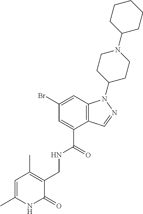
C1(Br)=CC2=C(C(C(=O)NCC3=C(C)C=C(C)NC3=O)=C1)C=NN2C1CCN(C2CCCCC2)CC1
